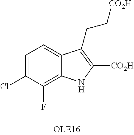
C1=C(Cl)C(F)=C2C(=C1)C(CC[CO2H])=C([CO2H])N2
